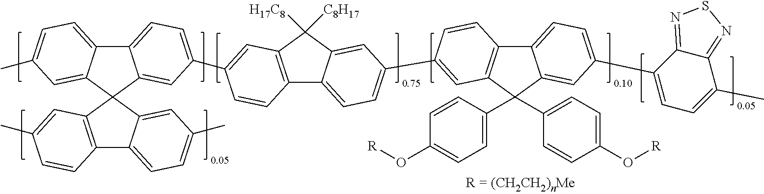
C12=CC=C(C3=CC4=C(C5=CC=C(C6=CC7=C(C8=CC=C(C9=CC=C(C)C%10=NSN=C9%10)C=C8C7(C7=CC=C(O[R])C=C7)C7=CC=C(O[R])C=C7)C=C6)C=C5C4([C8H17])[H17C8])C=C3)C=C1C1(C3=CC(C)=CC=C23)C2=C(C3=CC=C(C)C=C31)C=CC(C)=C2
